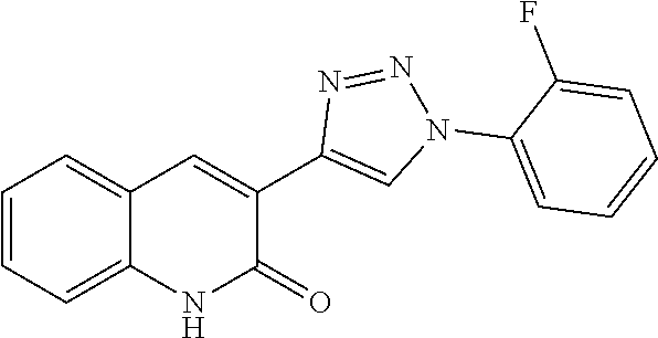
C12=CC=CC=C1C=C(C1=CN(C3=CC=CC=C3F)N=N1)C(=O)N2
